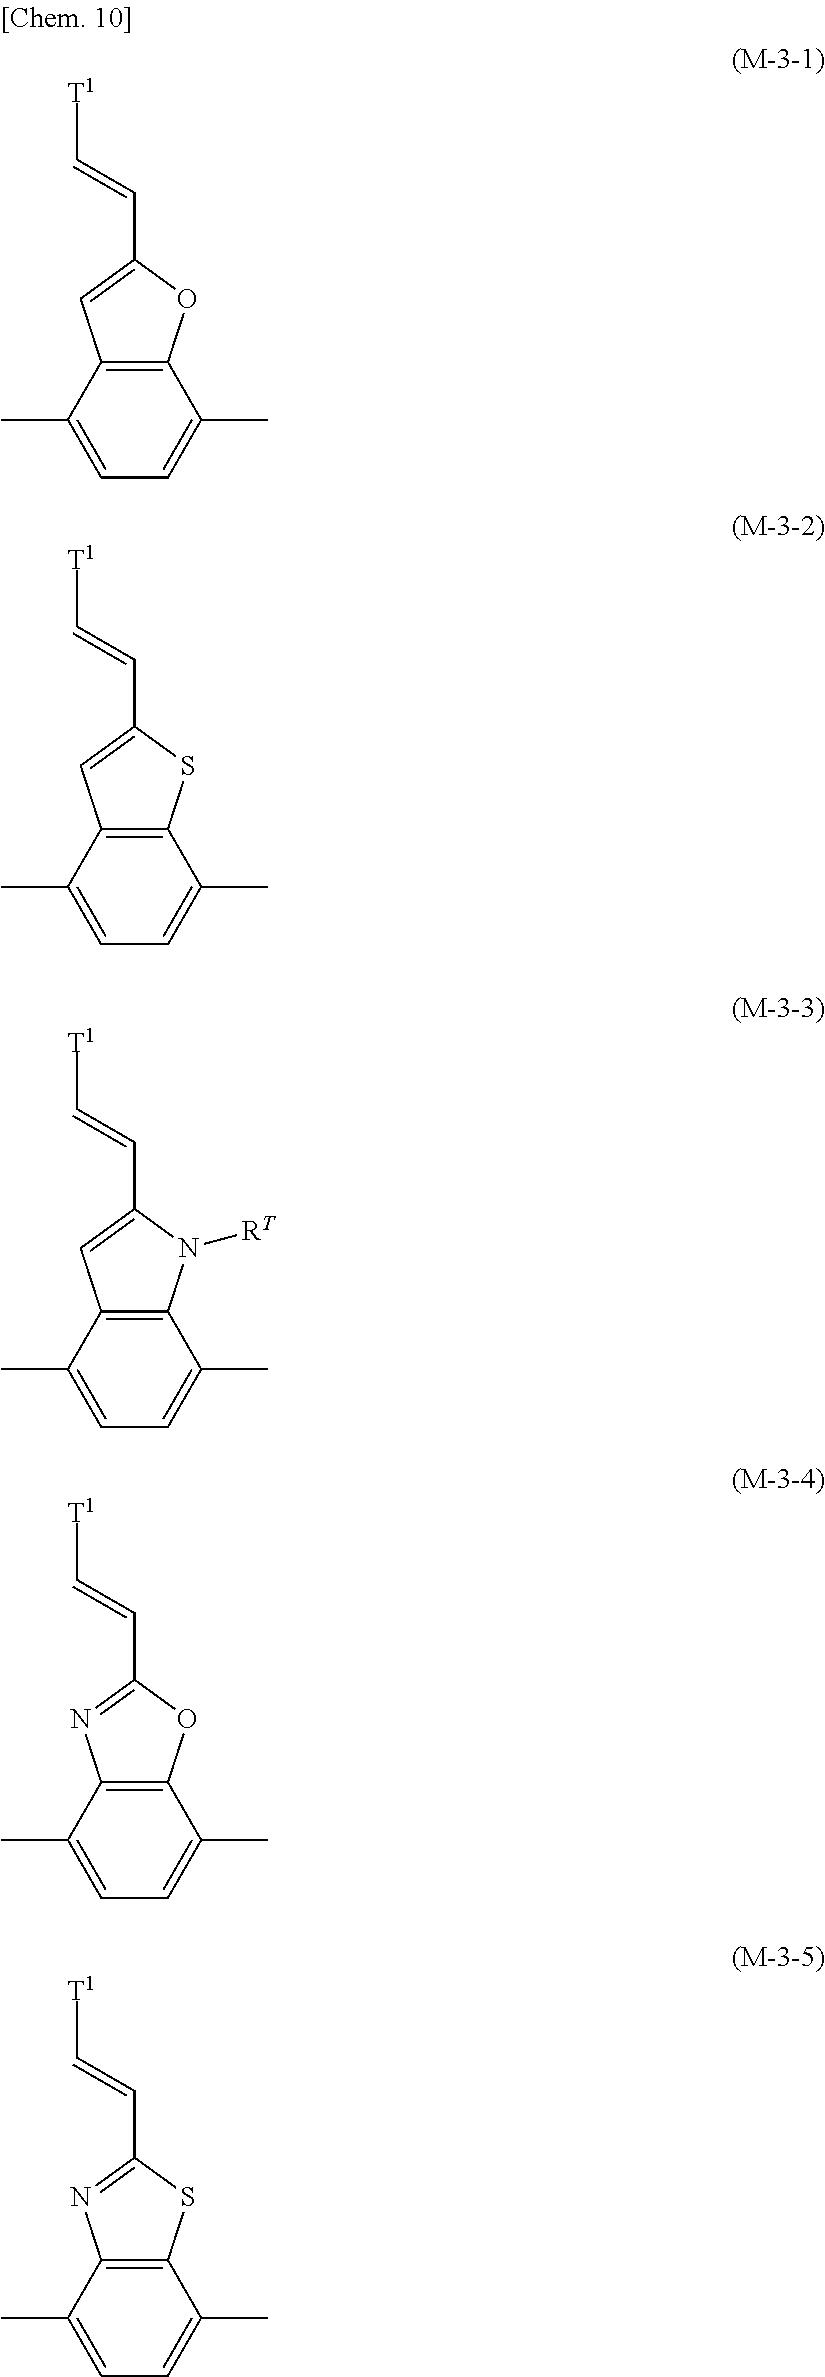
C1=C(C)C2=C(C(C)=C1)OC(C=C[T1])=C2.C1=C(C)C2=C(C(C)=C1)SC(C=C[T1])=C2.C1=C(C)C2=C(C(C)=C1)N([RT])C(C=C[T1])=C2.C1=C(C)C2=C(C(C)=C1)OC(C=C[T1])=N2.C1=C(C)C2=C(C(C)=C1)SC(C=C[T1])=N2
